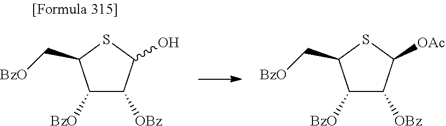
[BzO]C1C([OBz])C([OAc])SC1C[BzO].[BzO]C1C([OBz])C(O)SC1C[BzO]
